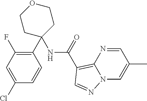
C1(C2=C(F)C=C(Cl)C=C2)(NC(C2=C3N=CC(C)=CN3N=C2)=O)CCOCC1
